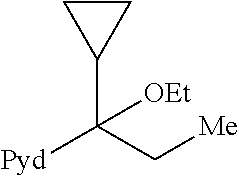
C1CC1C(C[Me])([Pyd])[OEt]
